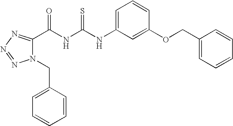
C(NC(NC1=CC=CC(OCC2=CC=CC=C2)=C1)=S)(=O)C1=NN=NN1CC1=CC=CC=C1
